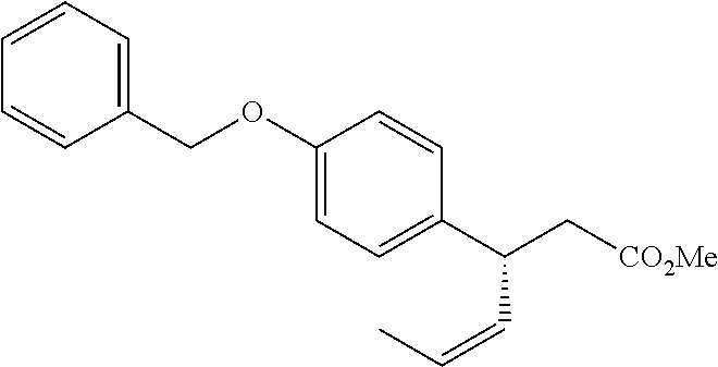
C1=CC=C(COC2=CC=C(C(C[CO2Me])C=CC)C=C2)C=C1
